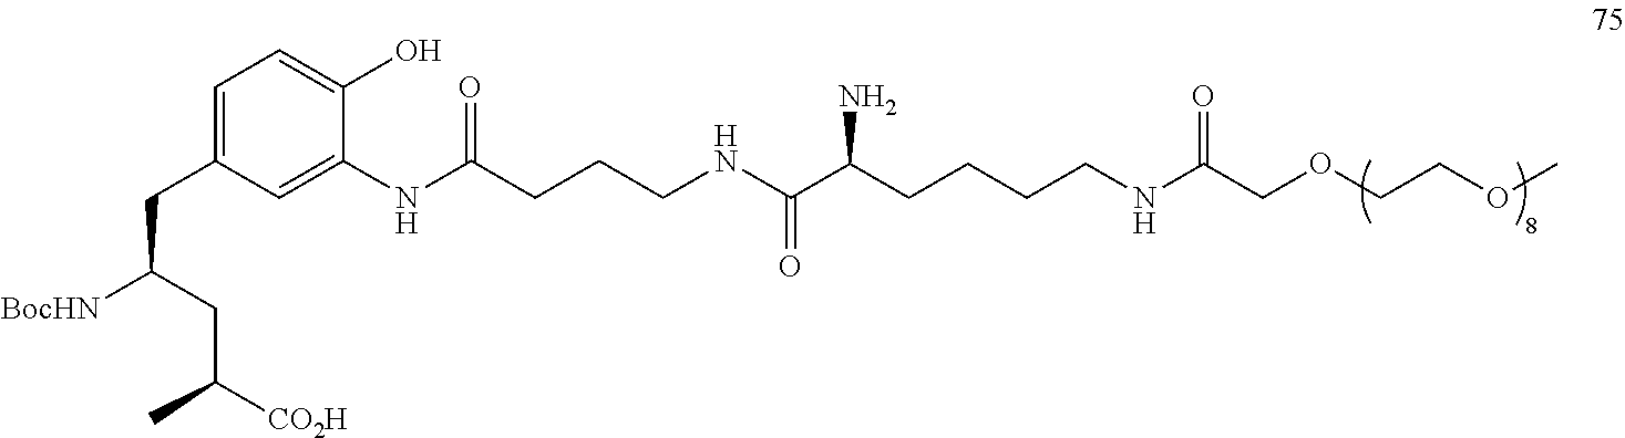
C(OCCOC)C(NCCCCC(C(=O)NCCCC(NC1=CC(CC([BocHN])CC([CO2H])C)=CC=C1O)=O)N)=O
